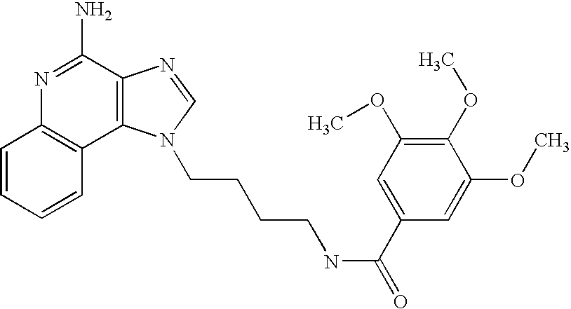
C1=CC=CC2=C1N=C(N)C1=C2N(CCCCNC(=O)C2=CC(OC)=C(OC)C(OC)=C2)C=N1
